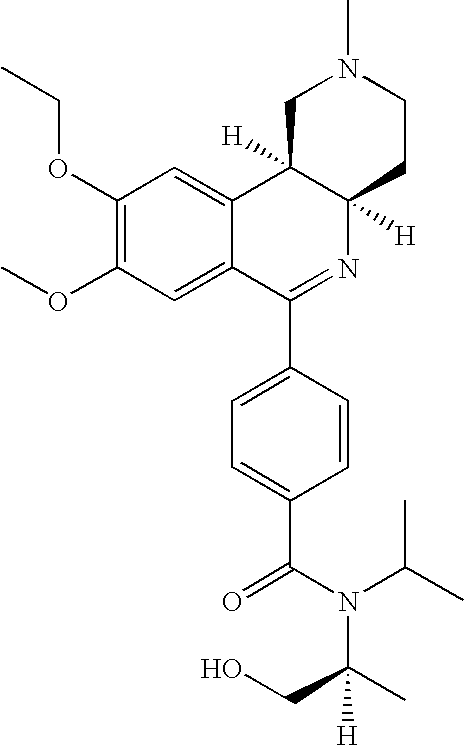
C1(OCC)=C(OC)C=C2C(=C1)C1([H])C([H])(N=C2C2=CC=C(C(N(C(C)C)C(C)(CO)[H])=O)C=C2)CCN(C)C1
